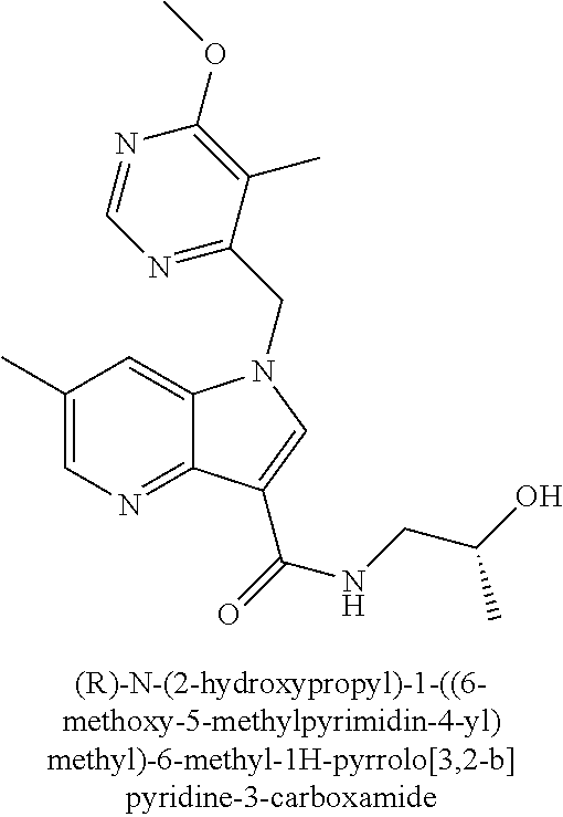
C1(C)=CN=C2C(=C1)N(CC1=NC=NC(OC)=C1C)C=C2C(NCC(O)C)=O
